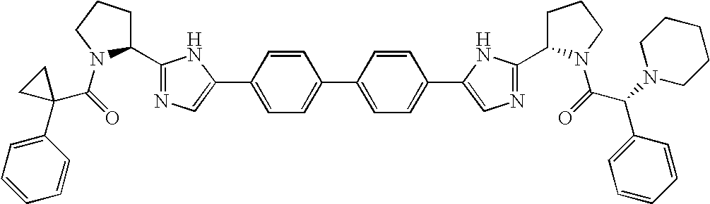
C(=O)(N1C(C2=NC=C(C3=CC=C(C4=CC=C(C5=CN=C(C6CCCN6C(C(C6=CC=CC=C6)N6CCCCC6)=O)N5)C=C4)C=C3)N2)CCC1)C1(C2=CC=CC=C2)CC1
